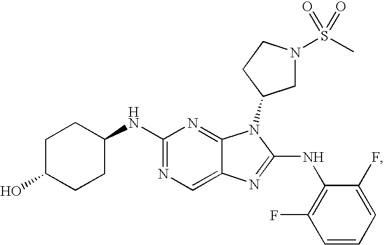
N1=C(NC2CCC(O)CC2)N=C2C(=C1)N=C(NC1=C(F)C=CC=C1F)N2C1CN(S(C)(=O)=O)CC1
